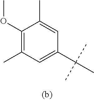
C1(OC)=C(C)C=C(C(C)(C)C)C=C1C
